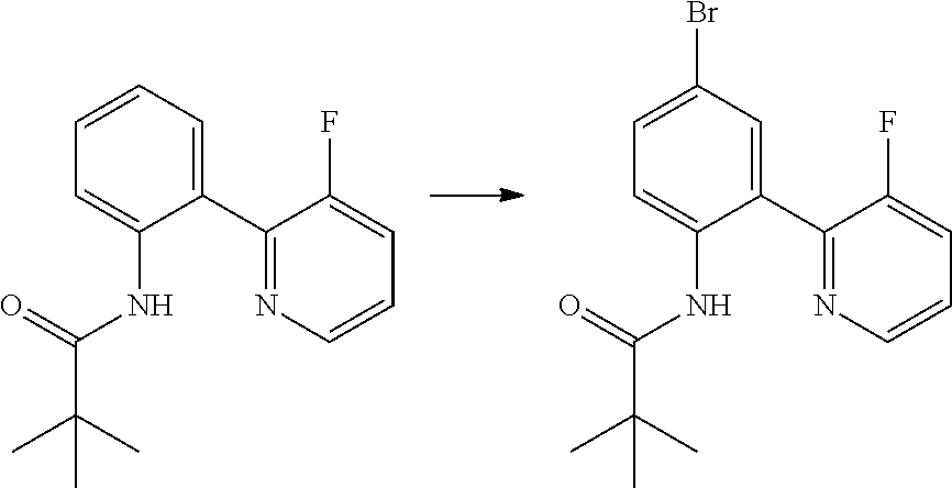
C1=C(NC(C(C)(C)C)=O)C(C2=NC=CC=C2F)=CC=C1.C1=C(NC(C(C)(C)C)=O)C(C2=NC=CC=C2F)=CC(Br)=C1
